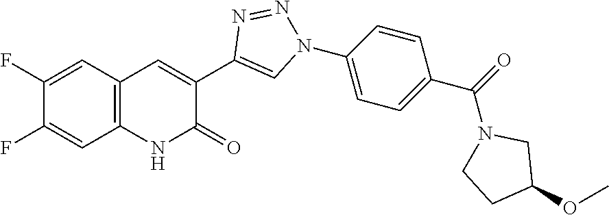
C1(F)=CC2=C(C=C1F)C=C(C1=CN(C3=CC=C(C(=O)N4CC(OC)CC4)C=C3)N=N1)C(=O)N2
